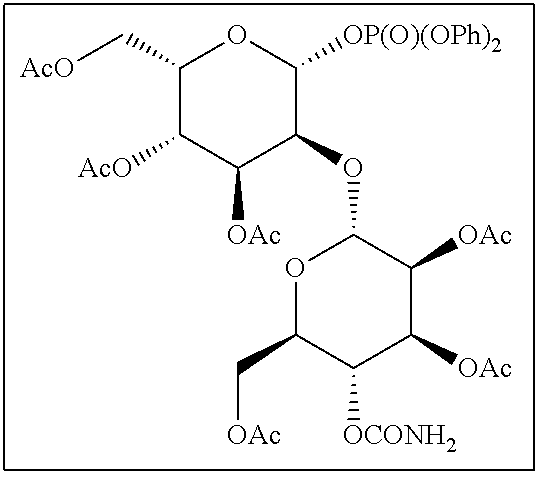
C1(C[AcO])C([AcO])C([OAc])C(OC2OC(C[OAc])C([OCONH2])C([OAc])C2[OAc])C([OP(O)(OPh)2])O1
